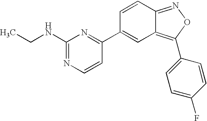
C(C)NC1=NC=CC(C2=CC3=C(C4=CC=C(F)C=C4)ON=C3C=C2)=N1
